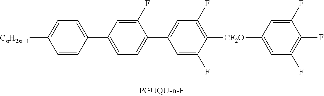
C1([CnH2n+1])=CC=C(C2=CC=C(C3=CC(F)=C([CF2O]C4=CC(F)=C(F)C(F)=C4)C(F)=C3)C(F)=C2)C=C1
